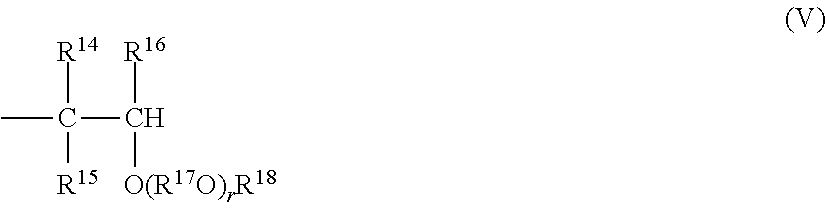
C(C([O(R17O)rR18])[R16])([R15])([R14])C
